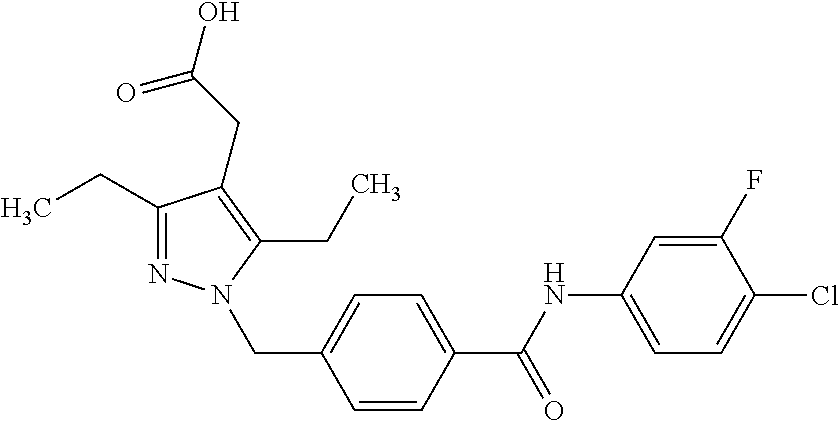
C1=C(F)C(Cl)=CC=C1NC(C1=CC=C(CN2N=C(CC)C(CC(O)=O)=C2CC)C=C1)=O
